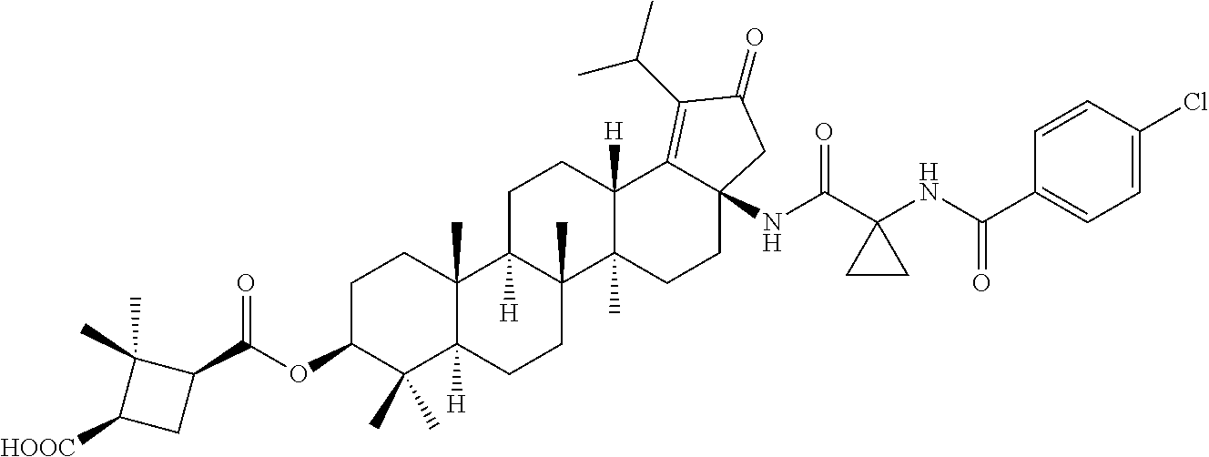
C1C2([H])C(C)(C3(C)C([H])(C1)C1=C(C(C)C)C(=O)CC1(NC(C1(NC(C4=CC=C(Cl)C=C4)=O)CC1)=O)CC3)CCC1([H])C2(C)CCC(OC(C2C(C)(C)C([HOOC])C2)=O)C1(C)C
